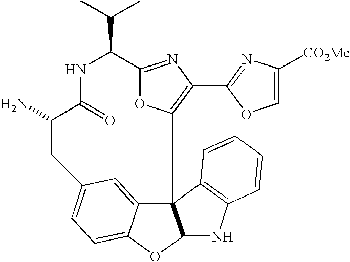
N1C(=O)C(N)CC2=CC=C3C(=C2)C2(C4=C(C5=NC([CO2Me])=CO5)N=C(O4)C1C(C)C)C(O3)NC1=C2C=CC=C1
